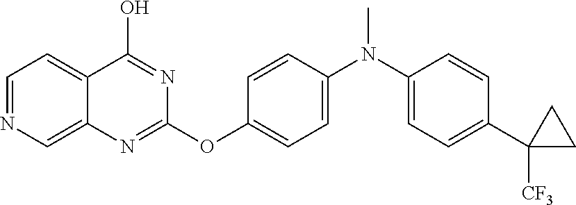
C1=NC=C2C(=C1)C(O)=NC(OC1=CC=C(N(C3=CC=C(C4([CF3])CC4)C=C3)C)C=C1)=N2
